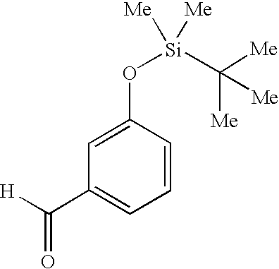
C1(C([H])=O)=CC=CC(O[Si](C([Me])([Me])[Me])([Me])[Me])=C1
